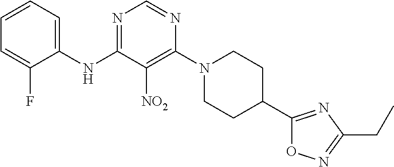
N1=C(NC2=CC=CC=C2F)C([NO2])=C(N2CCC(C3=NC(CC)=NO3)CC2)N=C1
